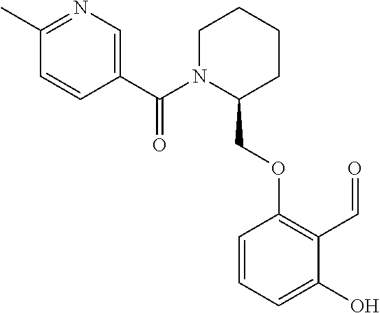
C1(C(N2C(COC3=C(C=O)C(O)=CC=C3)CCCC2)=O)=CN=C(C)C=C1
